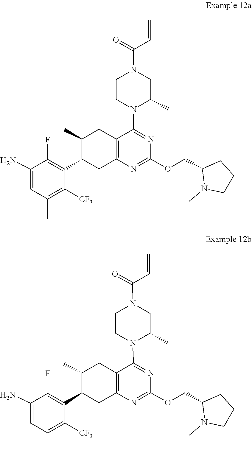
C1(COC2=NC3=C(C(N4C(C)CN(C(C=C)=O)CC4)=N2)CC(C)C(C2=C(F)C(N)=CC(C)=C2[CF3])C3)CCCN1C.C1(COC2=NC3=C(C(N4C(C)CN(C(C=C)=O)CC4)=N2)CC(C)C(C2=C(F)C(N)=CC(C)=C2[CF3])C3)CCCN1C
